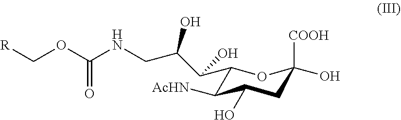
C1(C(C(CNC(OC[R])=O)O)O)C([AcHN])C(O)CC([COOH])(O)O1
